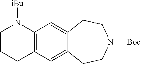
C12=C(C=C3C(=C1)CCN([Boc])CC3)CCCN2[iBu]
